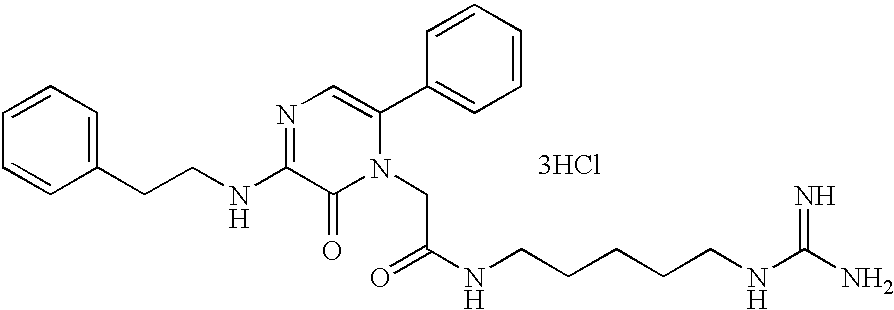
C1=CC=C(CCNC2=NC=C(C3=CC=CC=C3)N(CC(=O)NCCCCCNC(N)=N)C2=O)C=C1.[3HCl]
